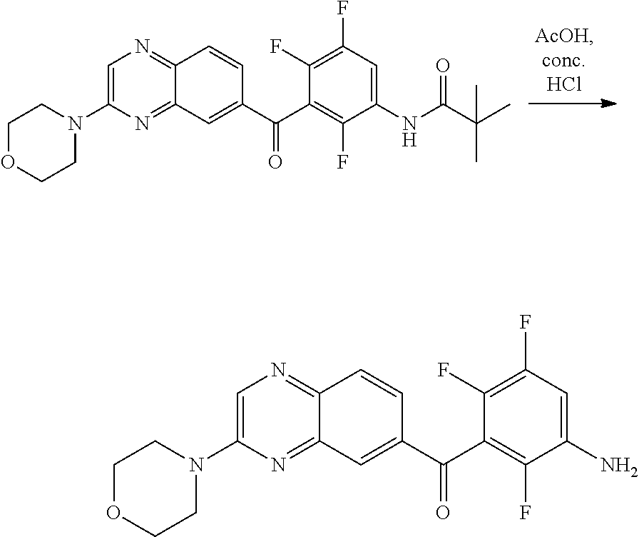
C12=NC=C(N3CCOCC3)N=C1C=C(C(C1=C(F)C(NC(C(C)(C)C)=O)=CC(F)=C1F)=O)C=C2.C12=NC=C(N3CCOCC3)N=C1C=C(C(C1=C(F)C(N)=CC(F)=C1F)=O)C=C2
